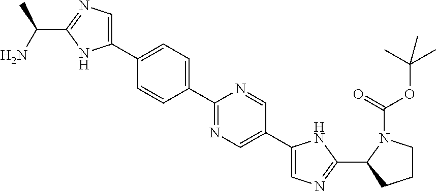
C1(C(C)N)=NC=C(C2=CC=C(C3=NC=C(C4=CN=C(C5CCCN5C(=O)OC(C)(C)C)N4)C=N3)C=C2)N1
